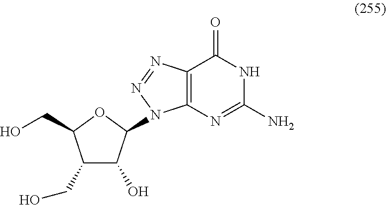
C1(CO)C(O)C(N2C3=C(N=N2)C(=O)NC(N)=N3)OC1CO
